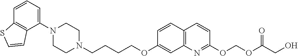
C1N(C2=CC=CC3=C2C=CS3)CCN(CCCCOC2=CC3=C(C=C2)C=CC(OCOC(=O)CO)=N3)C1
